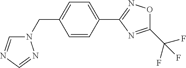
N1(CC2=CC=C(C3=NOC(C(F)(F)F)=N3)C=C2)C=NC=N1
